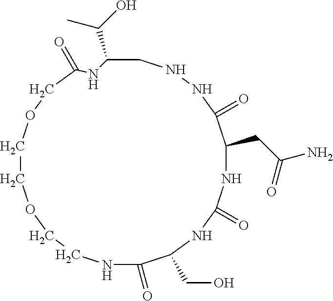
C1NNC(=O)C(CC(N)=O)NC(=O)NC(CO)C(=O)NCCOCCOCC(=O)NC1C(O)C
